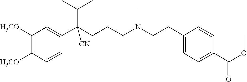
C1([H3CO])=C([H3CO])C=CC(C(CCCN(CCC2=CC=C(C(OC)=O)C=C2)C)(C(C)C)[CN])=C1
